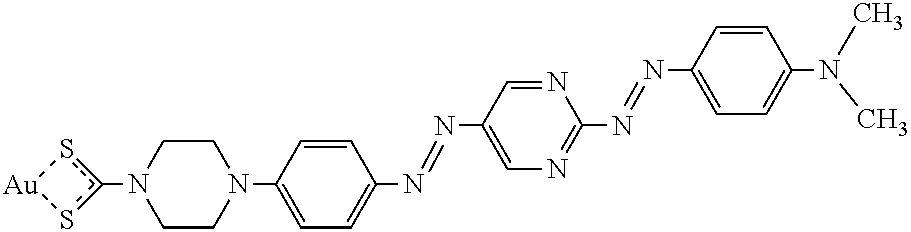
C1CN(C2=CC=C(N=NC3=CN=C(N=NC4=CC=C(N(C)C)C=C4)N=C3)C=C2)CCN1c1s[Au]s1
